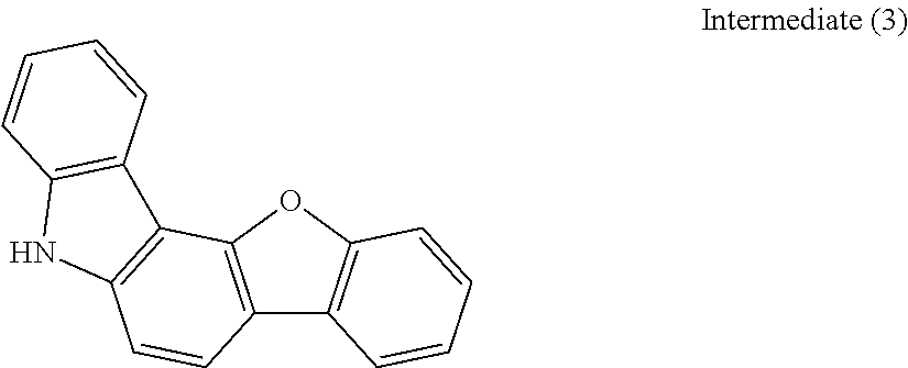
C12=C(OC3=C1C=CC=C3)C1=C(C=C2)NC2=C1C=CC=C2
